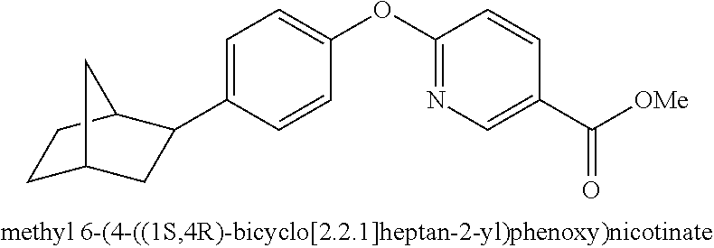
C1=C(C2CC3CCC2C3)C=CC(OC2=NC=C(C([OMe])=O)C=C2)=C1
